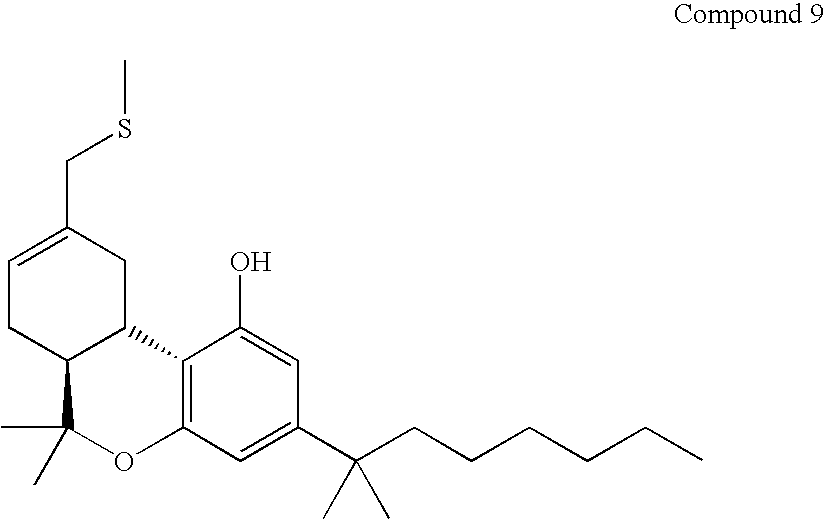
C1=C(CSC)CC2C(C1)C(C)(C)OC1=C2C(O)=CC(C(CCCCCC)(C)C)=C1
